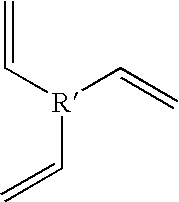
C([R](C=C)C=C)=C
